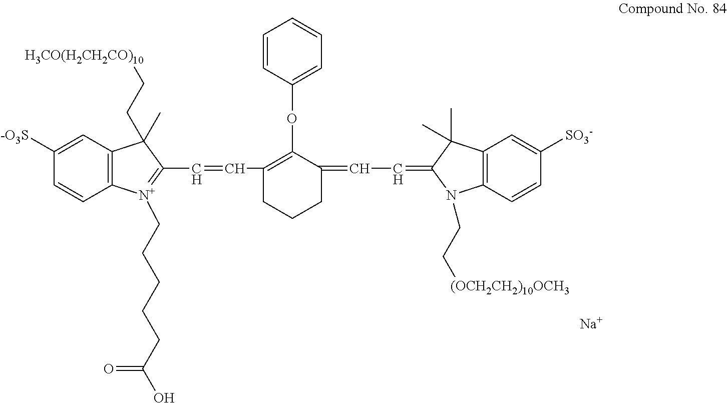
C1([-O3S])=CC2=C(C=C1)[N+](CCCCCC(O)=O)=C(C=CC1=C(OC3=CC=CC=C3)C(=CC=C3C(C)(C)C4=C(N3CC[(OCH2CH2)10OCH3])C=CC([SO3-])=C4)CCC1)C2(CC[H3CO(H2CH2CO)10])C.[Na]
